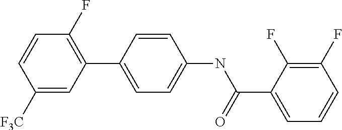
C1([F3C])=CC(C2=CC=C(NC(C3=CC=CC(F)=C3F)=O)C=C2)=C(F)C=C1
